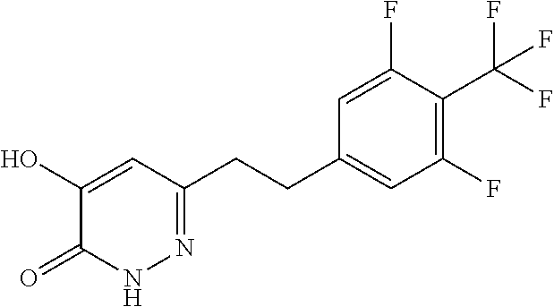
N1=C(CCC2=CC(F)=C(C(F)(F)F)C(F)=C2)C=C(O)C(=O)N1
